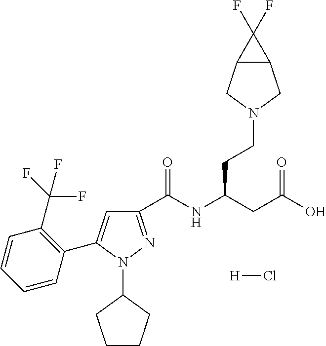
C1(C(NC(CC(O)=O)CCN2CC3C(C2)C3(F)F)=O)=NN(C2CCCC2)C(C2=C(C(F)(F)F)C=CC=C2)=C1.[H]Cl
